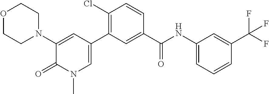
O1CCN(C2=CC(C3=C(Cl)C=CC(C(NC4=CC=CC(C(F)(F)F)=C4)=O)=C3)=CN(C)C2=O)CC1
